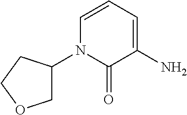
C1=CC=C(N)C(=O)N1C1COCC1
